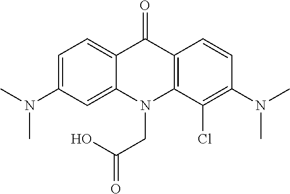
C12=CC=C(N(C)C)C=C1N(CC(O)=O)C1=C(C2=O)C=CC(N(C)C)=C1Cl
